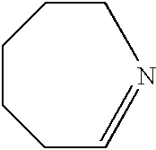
C1C=NCCCC1
